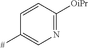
C1=CC([OiPr])=NC=C1[#]
